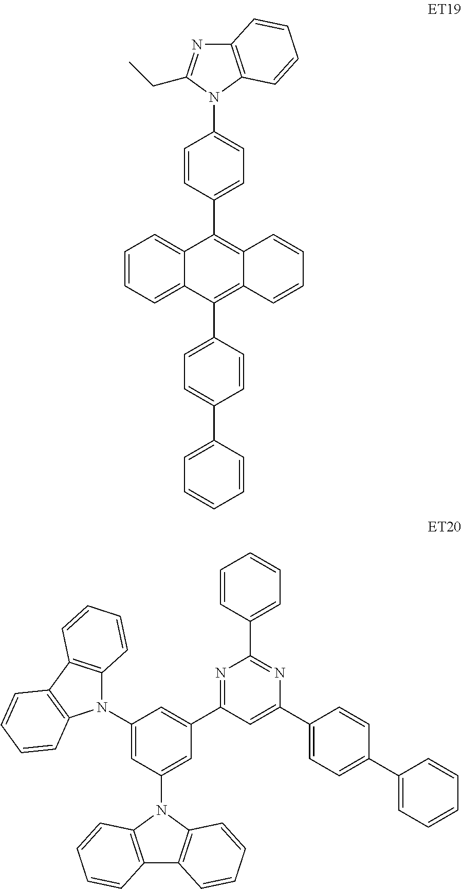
C1(N2C3=C(C4=C2C=CC=C4)C=CC=C3)=CC(N2C3=C(C4=C2C=CC=C4)C=CC=C3)=CC(C2=NC(C3=CC=CC=C3)=NC(C3=CC=C(C4=CC=CC=C4)C=C3)=C2)=C1.C1=CC=C2C(=C1)C(C1=CC=C(N3C4=C(N=C3CC)C=CC=C4)C=C1)=C1C(=C2C2=CC=C(C3=CC=CC=C3)C=C2)C=CC=C1
